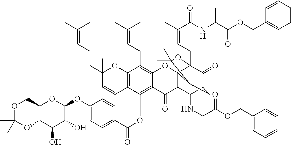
C12=C(OC(C3=CC=C(OC4C(O)C(O)C5C(O4)COC(C)(C)O5)C=C3)=O)C3=C(C(CC=C(C)C)=C1OC14C(C2=O)C(NC(C)C(OCC2=CC=CC=C2)=O)C2C(=O)C1(CC=C(C)C(=O)NC(C(OCC1=CC=CC=C1)=O)C)OC(C)(C)C4C2)OC(C)(CCC=C(C)C)C=C3
